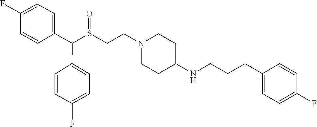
S(CCN1CCC(NCCCC2=CC=C(F)C=C2)CC1)(C(C1=CC=C(F)C=C1)C1=CC=C(F)C=C1)=O
